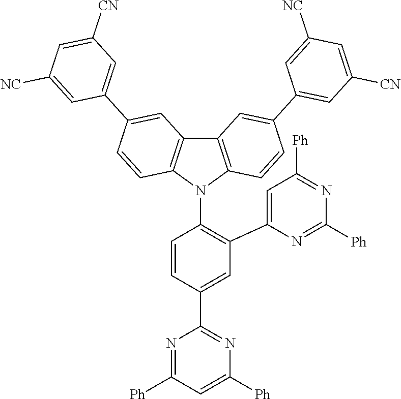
C1=C(C2=NC([Ph])=CC([Ph])=N2)C=CC(N2C3=C(C4=C2C=CC(C2=CC([CN])=CC([NC])=C2)=C4)C=C(C2=CC([CN])=CC([NC])=C2)C=C3)=C1C1=CC([Ph])=NC([Ph])=N1
